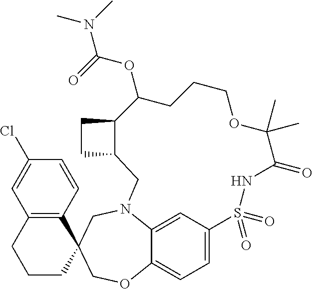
C12=C(C=CC(Cl)=C1)C1(CCC2)COC2=CC=C3C=C2N(C1)CC1C(C(OC(N(C)C)=O)CCCOC(C)(C)C(=O)NS3(=O)=O)CC1
